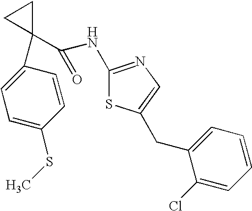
C1(NC(C2(C3=CC=C(SC)C=C3)CC2)=O)=NC=C(CC2=CC=CC=C2Cl)S1
